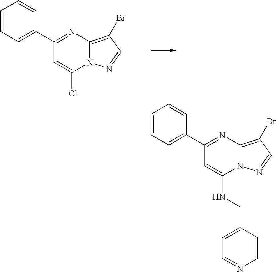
C1=CC=C(C2=NC3=C(Br)C=NN3C(Cl)=C2)C=C1.C1=CC=C(C2=NC3=C(Br)C=NN3C(NCC3=CC=NC=C3)=C2)C=C1
